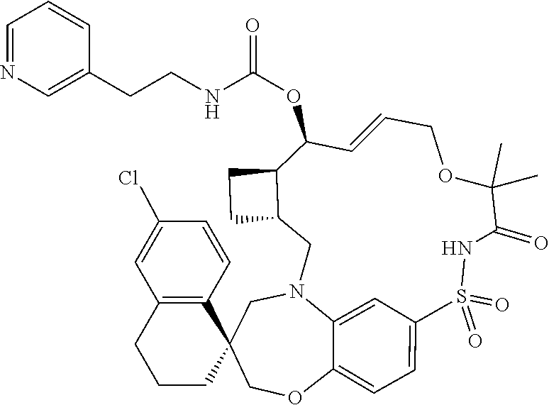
C1N2C3=CC(=CC=C3OCC13CCCC1=C3C=CC(Cl)=C1)S(=O)(=O)NC(=O)C(C)(C)OCC=CC(OC(NCCC1=CN=CC=C1)=O)C1C(C2)CC1
